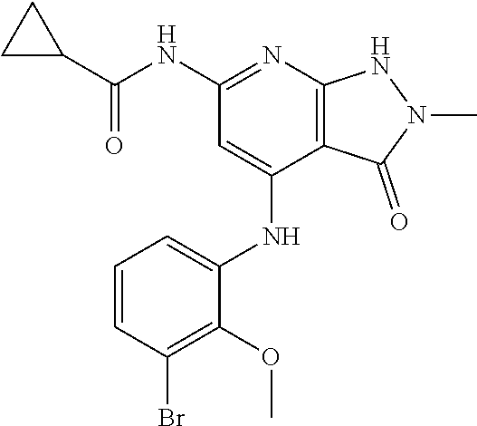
N(C1=NC2=C(C(NC3=CC=CC(Br)=C3OC)=C1)C(=O)N(C)N2)C(=O)C1CC1
